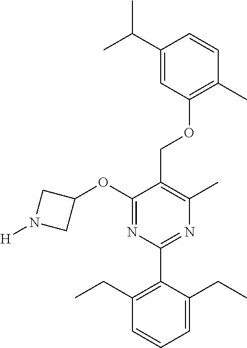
C1(OC2CN([H])C2)=NC(C2=C(CC)C=CC=C2CC)=NC(C)=C1COC1=C(C)C=CC(C(C)C)=C1
